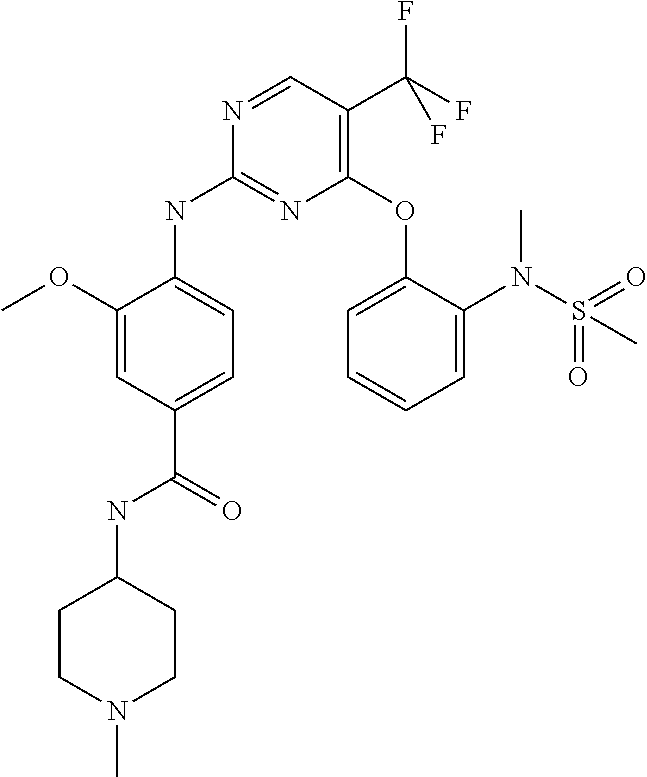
C1(OC2=CC=CC=C2N(S(=O)(=O)C)C)=C(C(F)(F)F)C=NC(NC2=CC=C(C(NC3CCN(C)CC3)=O)C=C2OC)=N1
